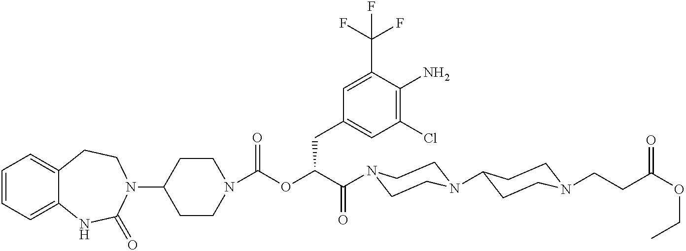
C1(N2CCC3=CC=CC=C3NC2=O)CCN(C(OC(C(=O)N2CCN(C3CCN(CCC(OCC)=O)CC3)CC2)CC2=CC(Cl)=C(N)C(C(F)(F)F)=C2)=O)CC1
